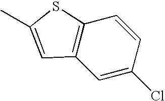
C1=C(Cl)C=CC2=C1C=C(C)S2
